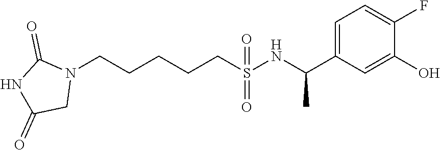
N1(CCCCCS(=O)(=O)NC(C2=CC=C(F)C(O)=C2)C)C(=O)NC(=O)C1
